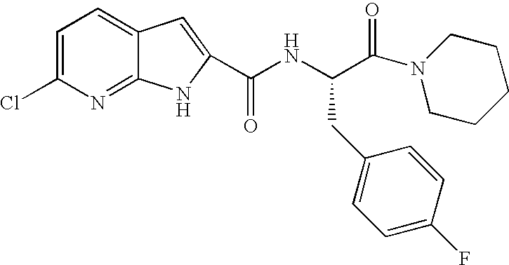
C1=C(Cl)N=C2C(=C1)C=C(C(NC(C(=O)N1CCCCC1)CC1=CC=C(F)C=C1)=O)N2
